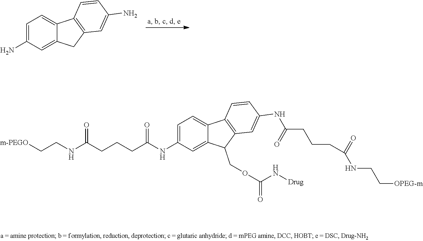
C1=C(N)C=C2C(=C1)C1=C(C2)C=C(N)C=C1.[m-PEGO]CCNC(CCCC(NC1=CC=C2C(=C1)C(COC(=O)N[Drug])C1=C2C=CC(NC(=O)CCCC(=O)NCC[OPEG-m])=C1)=O)=O
